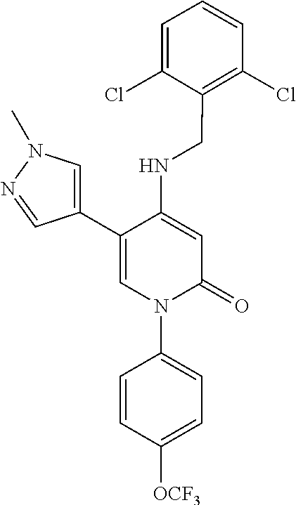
C1=C(NCC2=C(Cl)C=CC=C2Cl)C(C2=CN(C)N=C2)=CN(C2=CC=C([OCF3])C=C2)C1=O
